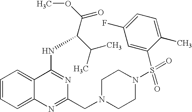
C1=CC=C2C(=C1)C(NC(C(OC)=O)C(C)C)=NC(CN1CCN(S(=O)(=O)C3=CC(F)=CC=C3C)CC1)=N2
